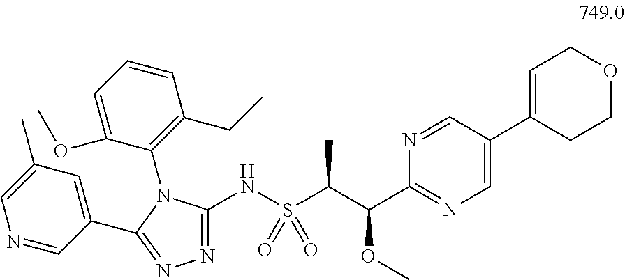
N(S(C(C(C1=NC=C(C2=CCOCC2)C=N1)OC)C)(=O)=O)C1=NN=C(C2=CC(C)=CN=C2)N1C1=C(CC)C=CC=C1OC
